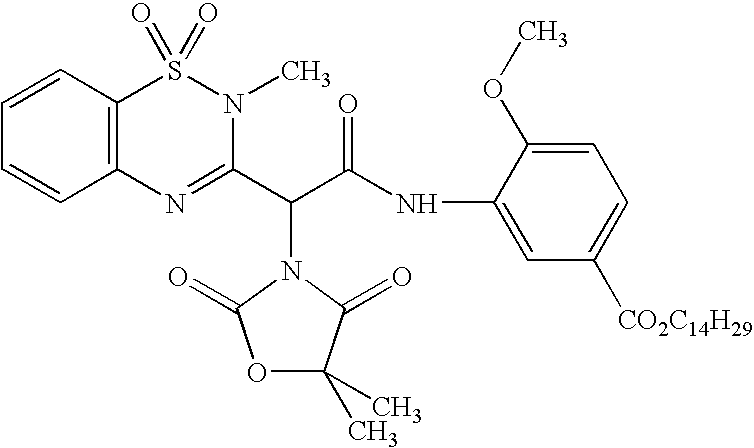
C1(NC(C(C2=NC3=C(S(=O)(=O)N2C)C=CC=C3)N2C(=O)C(C)(C)OC2=O)=O)=CC([CO2C14H29])=CC=C1OC
